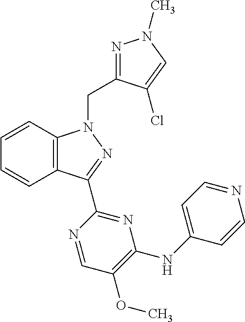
C12=C(C=CC=C1)N(CC1=NN(C)C=C1Cl)N=C2C1=NC(NC2=CC=NC=C2)=C(OC)C=N1
